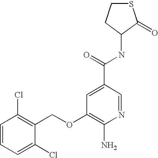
C1=CC=C(Cl)C(COC2=C(N)N=CC(C(=O)NC3C(=O)SCC3)=C2)=C1Cl
